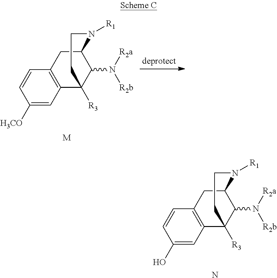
C1([H3CO])=CC2=C(C=C1)CC1C(N([R2b])[R2a])C2([R3])CCN1[R1].[M].C1(O)=CC2=C(C=C1)CC1C(N([R2b])[R2a])C2([R3])CCN1[R1].N
